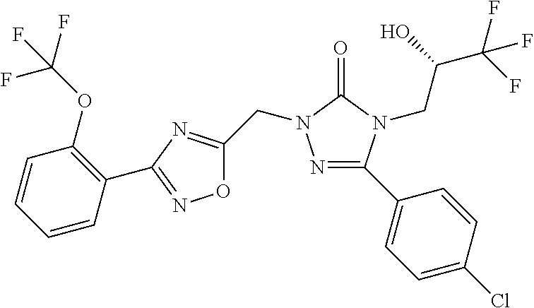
N1=C(C2=CC=C(Cl)C=C2)N(CC(C(F)(F)F)O)C(=O)N1CC1=NC(C2=C(OC(F)(F)F)C=CC=C2)=NO1
